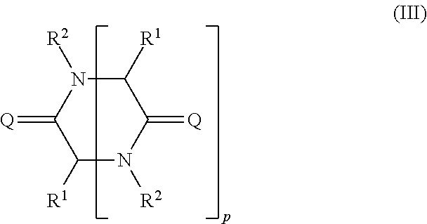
N1([R2])C(=[Q])C([R1])N([R2])C(=[Q])C1[R1]
